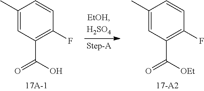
C1(C)=CC(C(=O)[OEt])=C(F)C=C1.C1(C)=CC(C(=O)O)=C(F)C=C1
